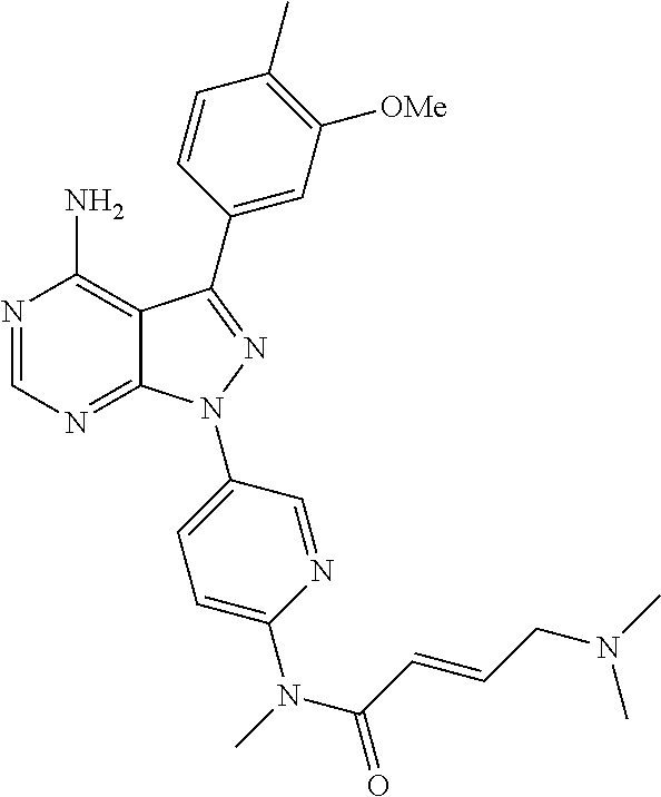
N1=CN=C2C(=C1N)C(C1=CC([OMe])=C(C)C=C1)=NN2C1=CC=C(N(C)C(C=CCN(C)C)=O)N=C1
